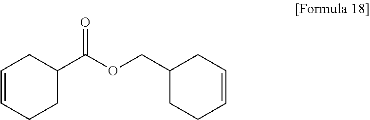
C1=CCCC(C(OCC2CCC=CC2)=O)C1
